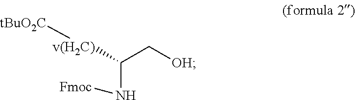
[OH]CC(N[Fmoc])[v(H2C)][tBuO2C]
